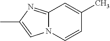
C12=NC(C)=CN1C=CC(C)=C2
